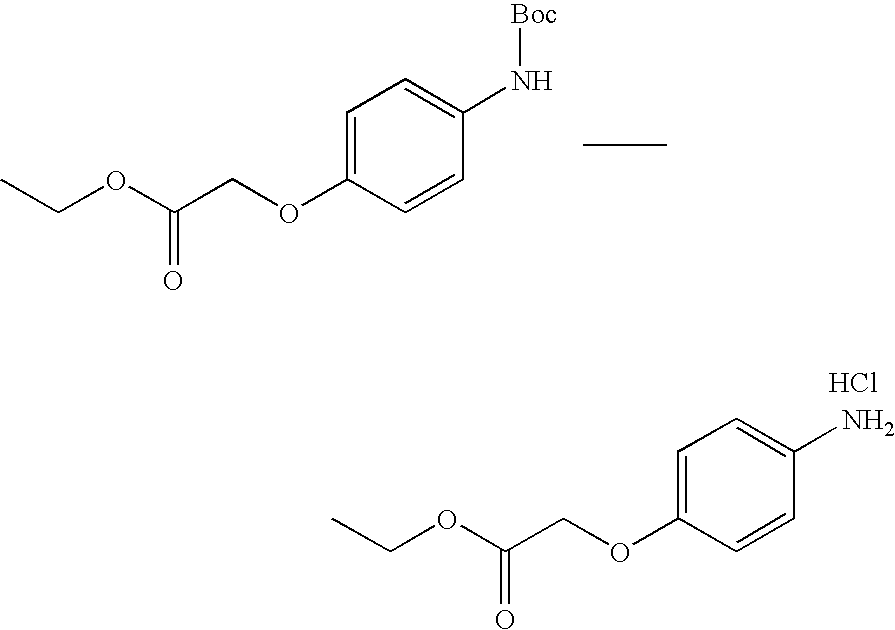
C1=C(OCC(OCC)=O)C=CC(N)=C1.Cl.C1=C(OCC(OCC)=O)C=CC(N[Boc])=C1
